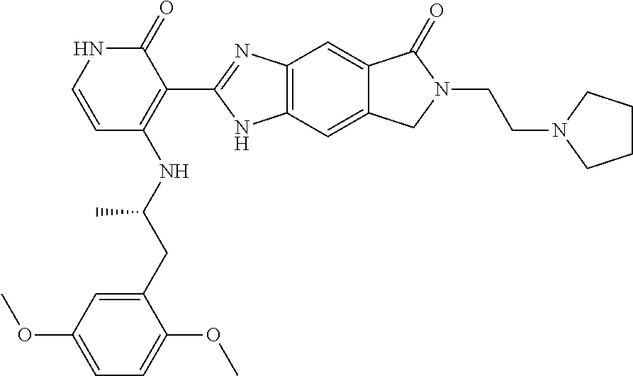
C12=C(C=C3C(=C1)C(=O)N(CCN1CCCC1)C3)NC(C1=C(NC(C)CC3=CC(OC)=CC=C3OC)C=CNC1=O)=N2
